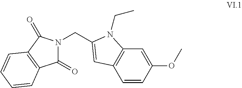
C1=CC(OC)=CC2=C1C=C(CN1C(=O)C3=C(C1=O)C=CC=C3)N2CC
